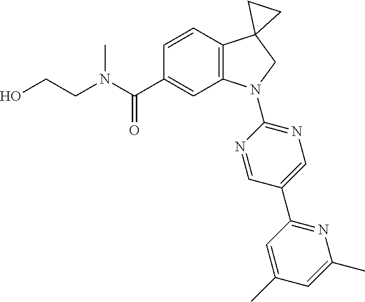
N(C(C1=CC2=C(C=C1)C1(CN2C2=NC=C(C3=NC(C)=CC(C)=C3)C=N2)CC1)=O)(CCO)C
